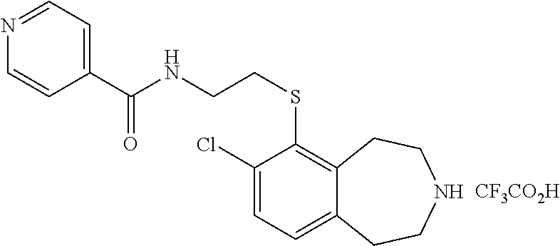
N1=CC=C(C(NCCSC2=C3C(=CC=C2Cl)CCNCC3)=O)C=C1.[CF3CO2H]
